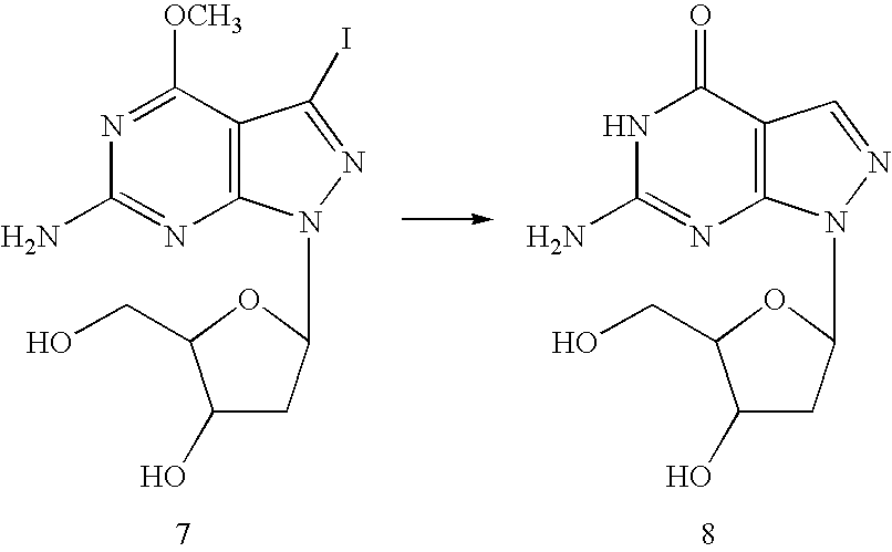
N1=C([OCH3])C2=C(N=C1N)N(C1CC(O)C(CO)O1)N=C2I.N1C(N)=NC2=C(C1=O)C=NN2C1CC(O)C(CO)O1
